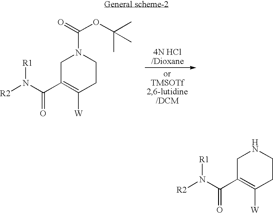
C1C(C(N([R2])[R1])=O)=C([W])CCN1C(OC(C)(C)C)=O.C1C(C(N([R2])[R1])=O)=C([W])CCN1
